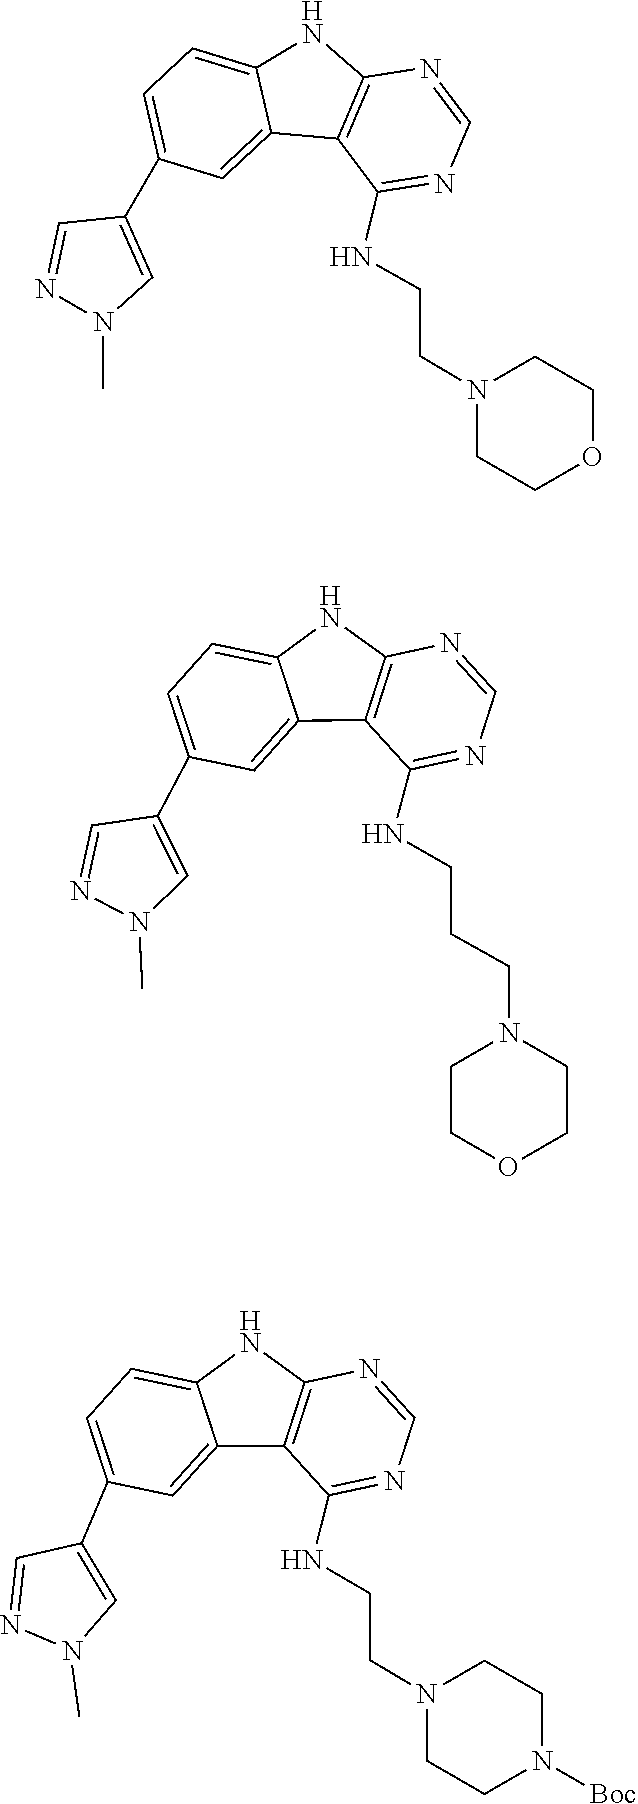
C1COCCN1CCNC1=NC=NC2=C1C1=CC(C3=CN(C)N=C3)=CC=C1N2.C1=C(C2=CN(C)N=C2)C=C2C(=C1)NC1=C2C(NCCCN2CCOCC2)=NC=N1.N1(CCNC2=NC=NC3=C2C2=CC(C4=CN(C)N=C4)=CC=C2N3)CCN([Boc])CC1
